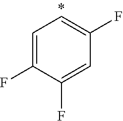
C1=C(F)C(F)=CC(F)=C1
